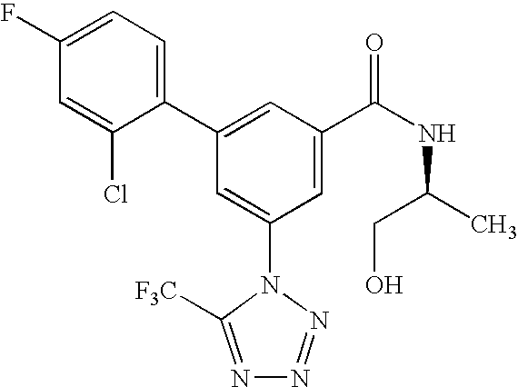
C1(C2=CC(C(NC(C)CO)=O)=CC(N3C([F3C])=NN=N3)=C2)=CC=C(F)C=C1Cl
